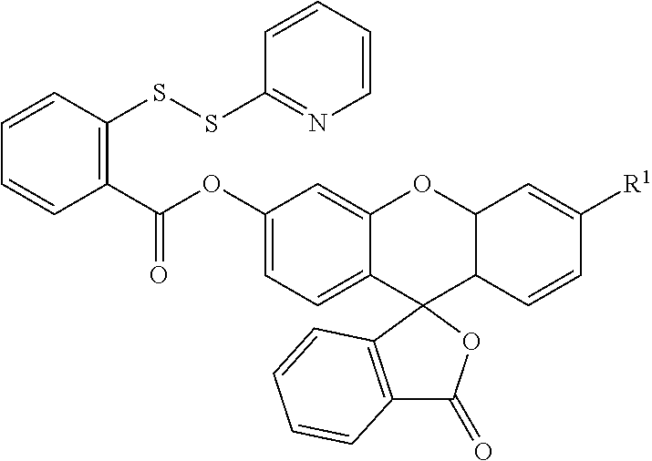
C1=CC(SSC2=NC=CC=C2)=C(C(OC2=CC=C3C(=C2)OC2C(C34C3=C(C(=O)O4)C=CC=C3)C=CC([R1])=C2)=O)C=C1
